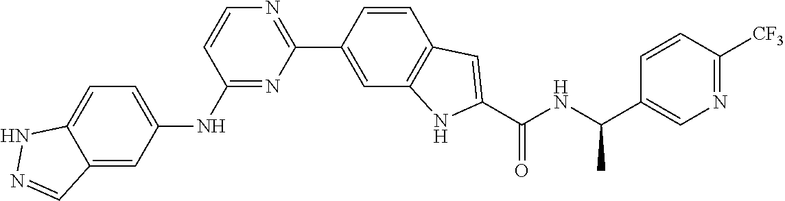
N1=C(NC2=CC=C3NN=CC3=C2)C=CN=C1C1=CC2=C(C=C1)C=C(C(NC(C)C1=CN=C([CF3])C=C1)=O)N2
